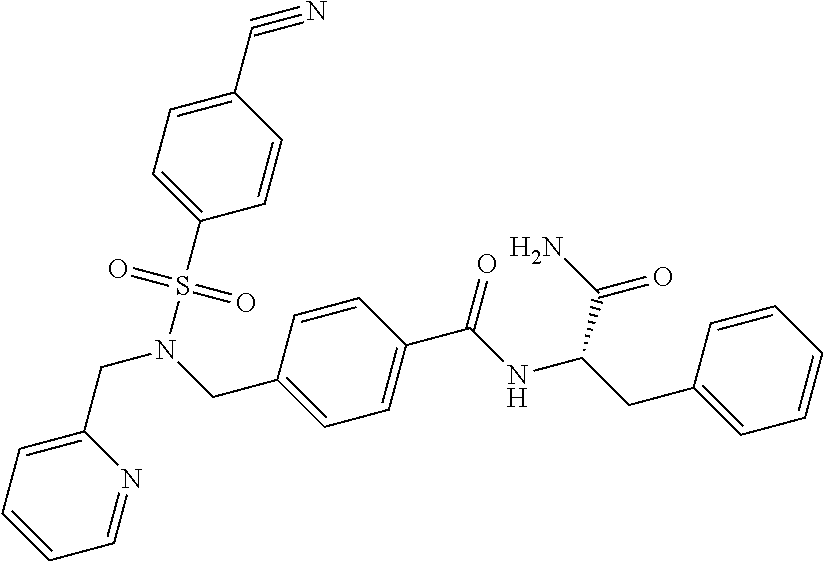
C1(CN(S(C2=CC=C(C#N)C=C2)(=O)=O)CC2=CC=C(C(NC(CC3=CC=CC=C3)C(N)=O)=O)C=C2)=CC=CC=N1
